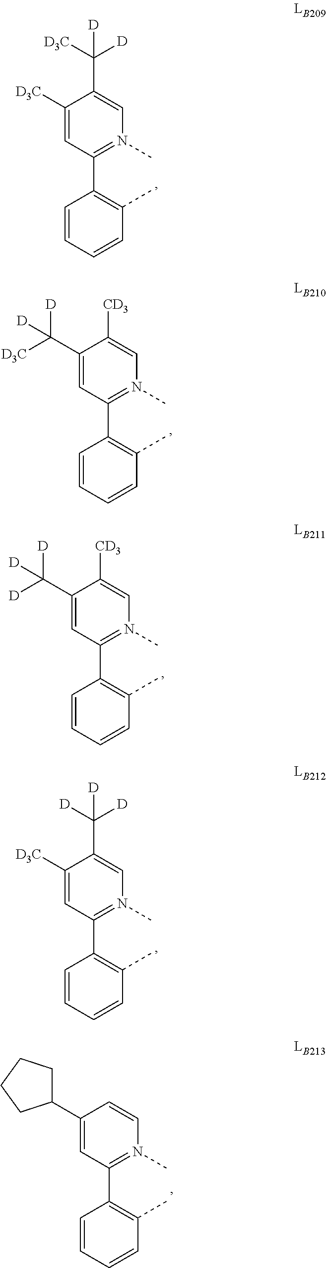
C1([D3C])=CC(C2=C(C)C=CC=C2)=N(C)C=C1C([D3C])([D])[D].C1(C([D3C])([D])[D])=CC(C2=C(C)C=CC=C2)=N(C)C=C1[CD3].C1(C([D])([D])[D])=CC(C2=C(C)C=CC=C2)=N(C)C=C1[CD3].C1([D3C])=CC(C2=C(C)C=CC=C2)=N(C)C=C1C([D])([D])[D].C1(C2CCCC2)=CC(C2=C(C)C=CC=C2)=N(C)C=C1
